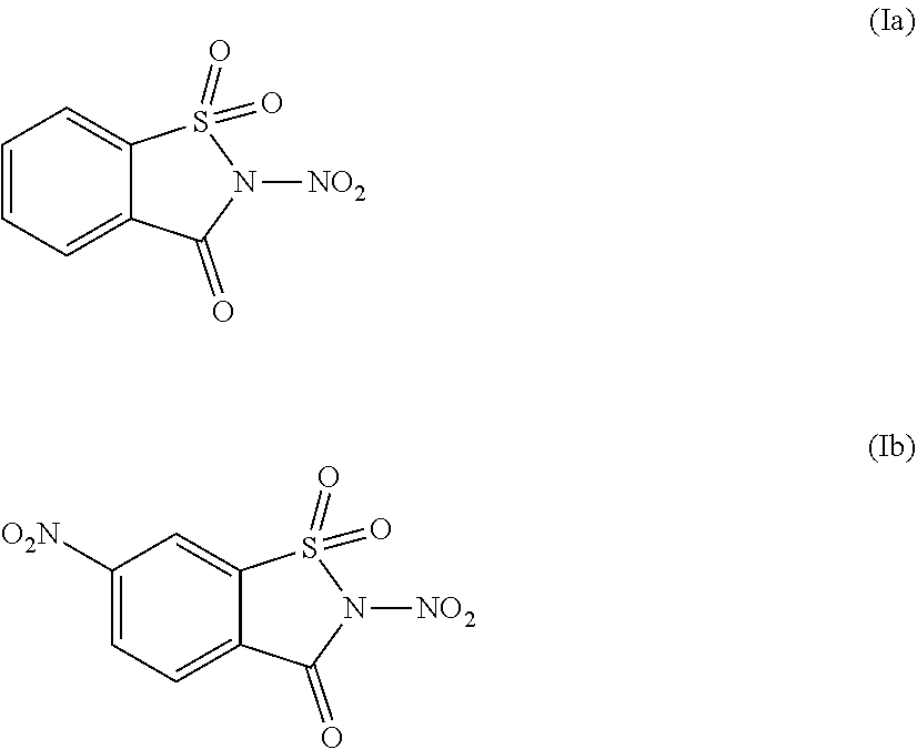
C1=CC=C2C(=C1)S(=O)(=O)N([NO2])C2=O.C1([O2N])=CC=C2C(=C1)S(=O)(=O)N([NO2])C2=O
